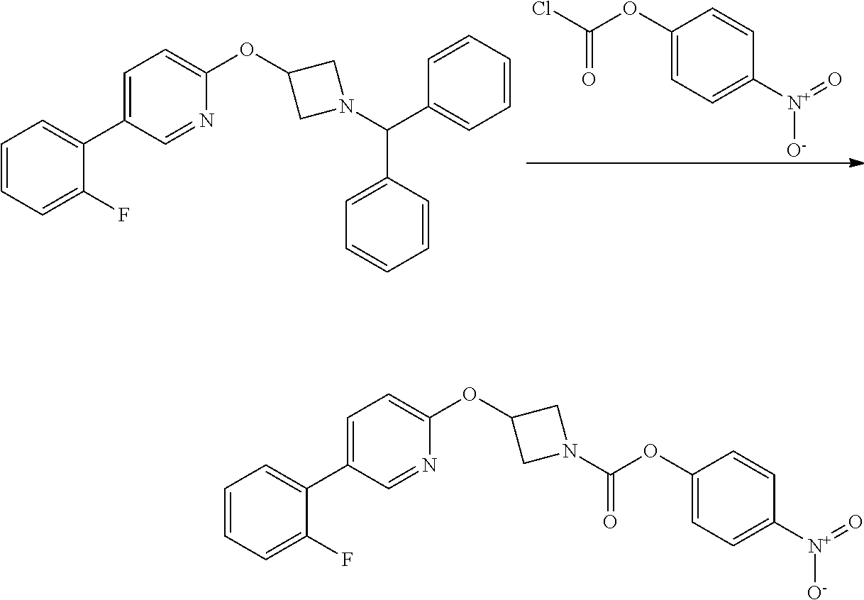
C1(OC(Cl)=O)=CC=C([N+](=O)[O-])C=C1.C1=C(C2=CC=CC=C2F)C=NC(OC2CN(C(C3=CC=CC=C3)C3=CC=CC=C3)C2)=C1.C1=C(C2=CC=CC=C2F)C=NC(OC2CN(C(OC3=CC=C([N+]([O-])=O)C=C3)=O)C2)=C1
